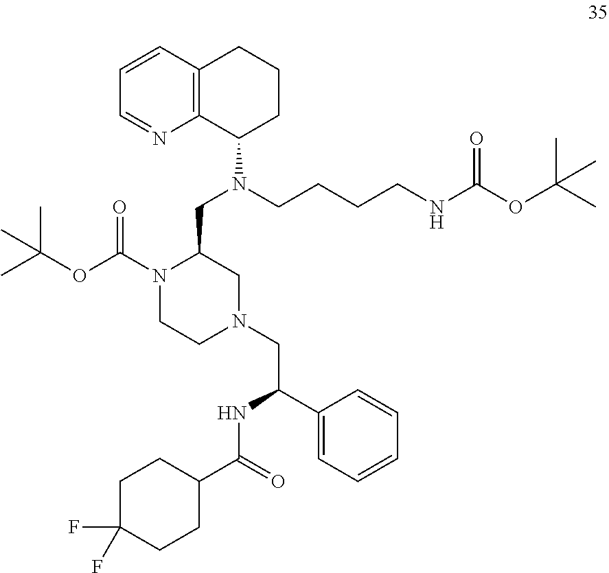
C1=CC2=C(N=C1)C(N(CCCCNC(OC(C)(C)C)=O)CC1N(C(OC(C)(C)C)=O)CCN(CC(NC(=O)C3CCC(F)(F)CC3)C3=CC=CC=C3)C1)CCC2
